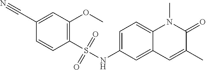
C1=C(NS(C2=C(OC)C=C(C#N)C=C2)(=O)=O)C=C2C(=C1)N(C)C(=O)C(C)=C2
